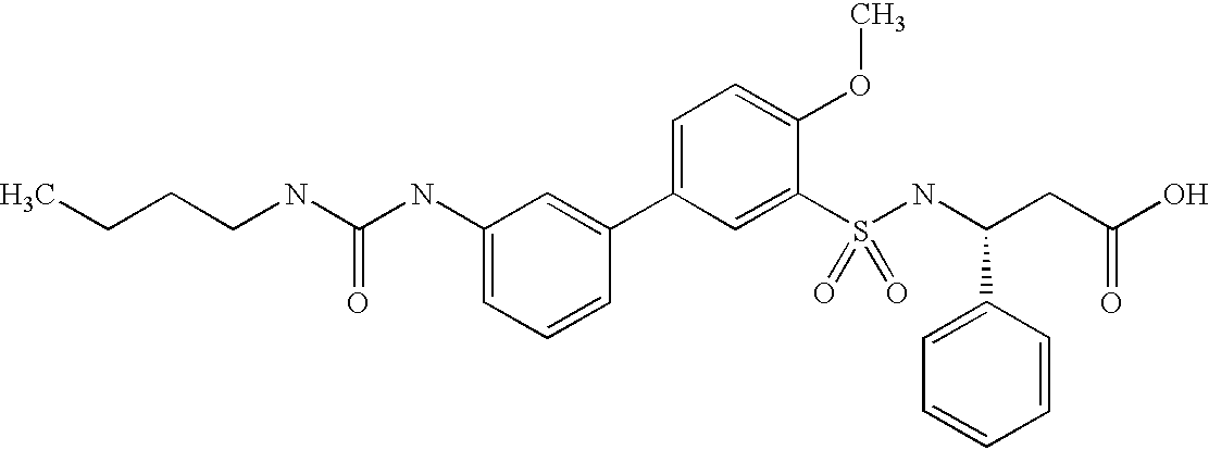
C(CNC(NC1=CC=CC(C2=CC=C(OC)C(S(=O)(=O)NC(C3=CC=CC=C3)CC(O)=O)=C2)=C1)=O)CC
